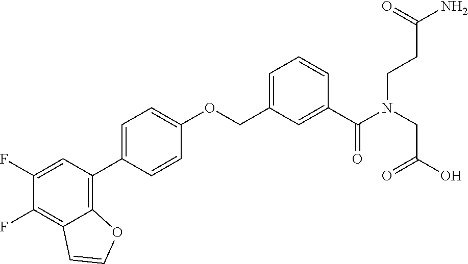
C1(F)=CC(C2=CC=C(OCC3=CC=CC(C(N(CCC(N)=O)CC(O)=O)=O)=C3)C=C2)=C2C(=C1F)C=CO2
